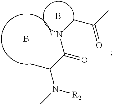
N(C(C(C)N(C)[R2])=O)CC(C)=O.B.B
